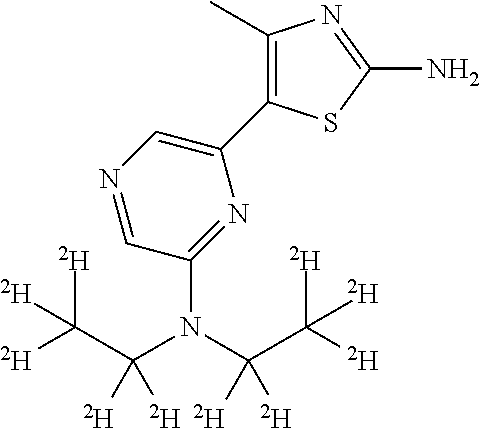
N1=CC(N(C(C([D])([D])[D])([D])[D])C(C([D])([D])[D])([D])[D])=NC(C2=C(C)N=C(N)S2)=C1
